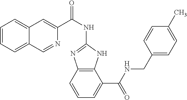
C1=CC=C2C(=C1)C=C(C(NC1=NC3=C(N1)C(C(NCC1=CC=C(C)C=C1)=O)=CC=C3)=O)N=C2
